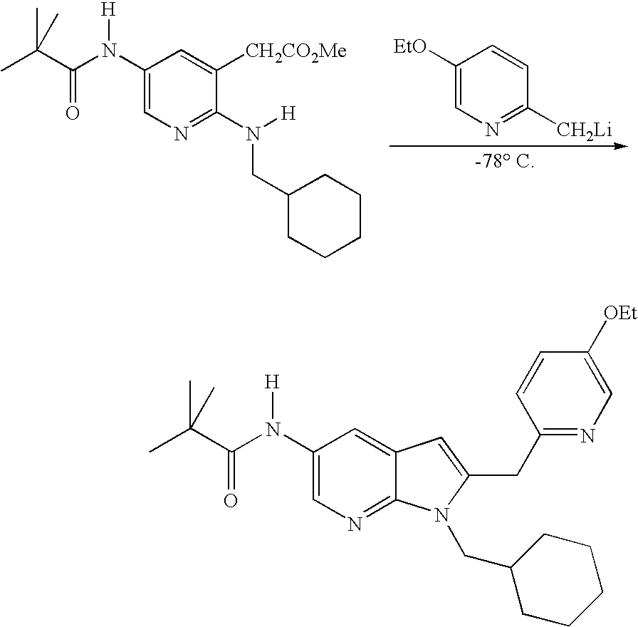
C1([EtO])=CN=C([CH2Li])C=C1.C1(N(C(C(C)(C)C)=O)[H])=CN=C(N(CC2CCCCC2)[H])C([CH2CO2Me])=C1.C1(N(C(C(C)(C)C)=O)[H])=CN=C2C(=C1)C=C(CC1=NC=C([OEt])C=C1)N2CC1CCCCC1
